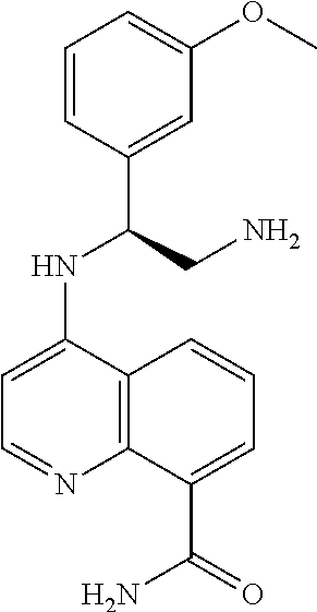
C1=CC(C(CN)NC2=CC=NC3=C2C=CC=C3C(=O)N)=CC(OC)=C1
